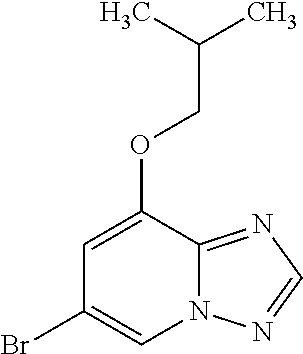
C1=C(OCC(C)C)C2=NC=NN2C=C1Br
